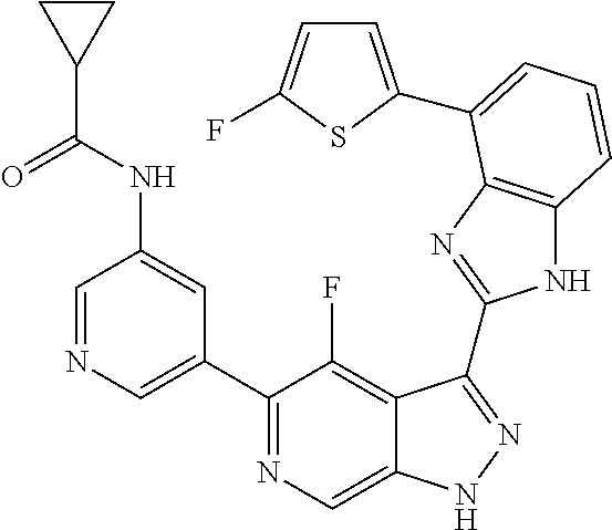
C1=NC=C(C2=NC=C3C(=C2F)C(C2=NC4=C(N2)C=CC=C4C2=CC=C(F)S2)=NN3)C=C1NC(C1CC1)=O
